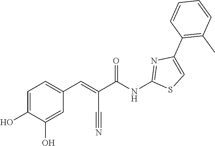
C1=CC(C)=C(C2=CSC(NC(C(=CC3=CC=C(O)C(O)=C3)C#N)=O)=N2)C=C1
